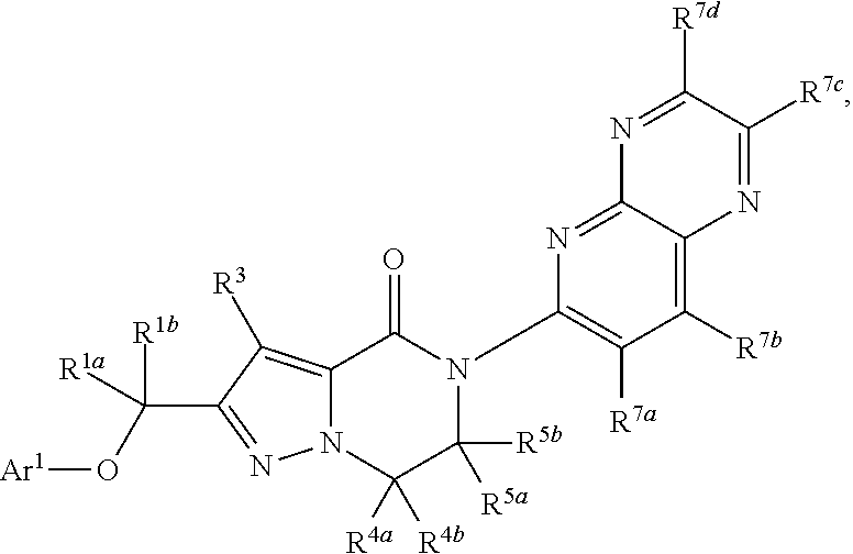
N12C(=C([R3])C(C([R1a])(O[Ar1])[R1b])=N1)C(=O)N(C1=C([R7a])C([R7b])=C3C(=N1)N=C([R7d])C([R7c])=N3)C([R5b])([R5a])C2([R4a])[R4b]
